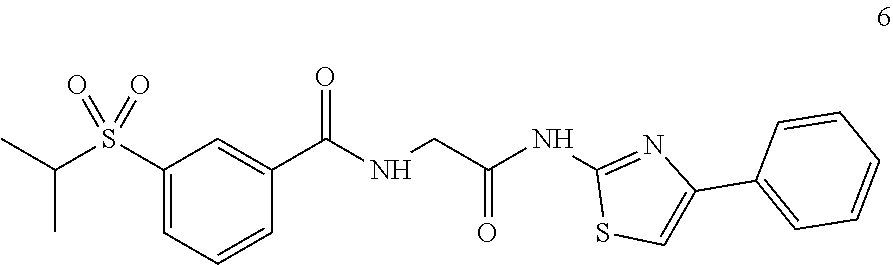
C1(S(C(C)C)(=O)=O)=CC=CC(C(NCC(NC2=NC(C3=CC=CC=C3)=CS2)=O)=O)=C1
